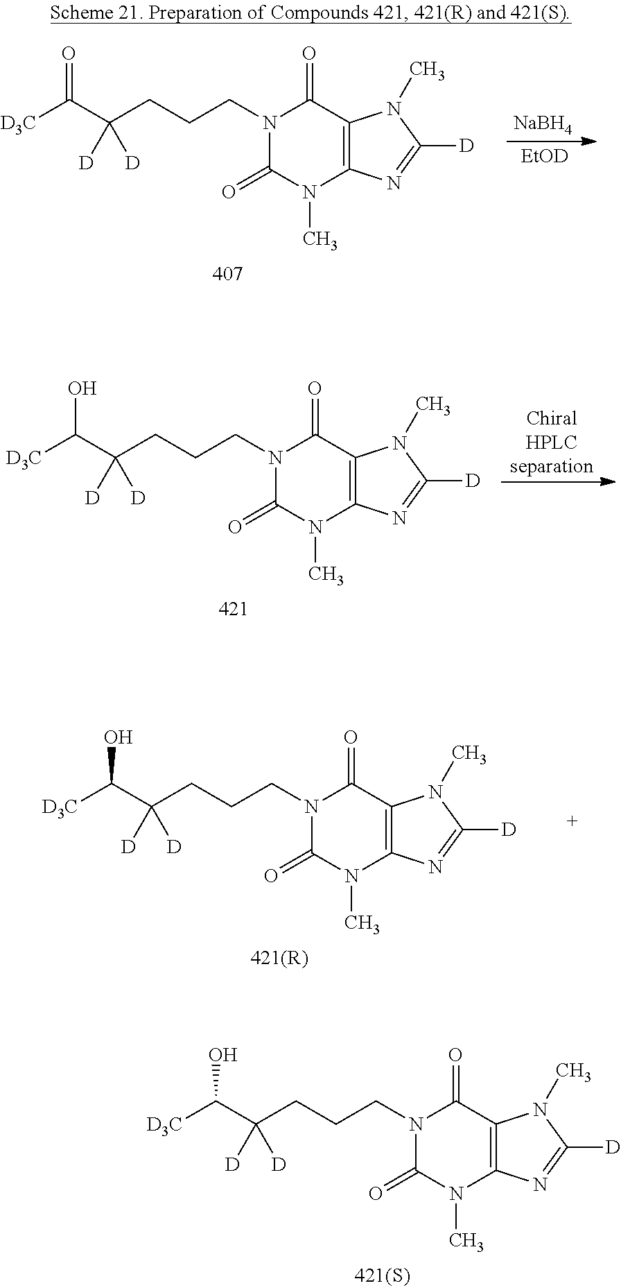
C12=C(C(=O)N(CCCC(C([D3C])O)([D])[D])C(=O)N1C)N(C)C([D])=N2.C12=C(C(=O)N(CCCC(C([D3C])O)([D])[D])C(=O)N1C)N(C)C([D])=N2.C12=C(C(=O)N(CCCC(C([D3C])O)([D])[D])C(=O)N1C)N(C)C([D])=N2.C12=C(C(=O)N(CCCC(C([D3C])=O)([D])[D])C(=O)N1C)N(C)C([D])=N2.[EtOD].[NaBH4]
